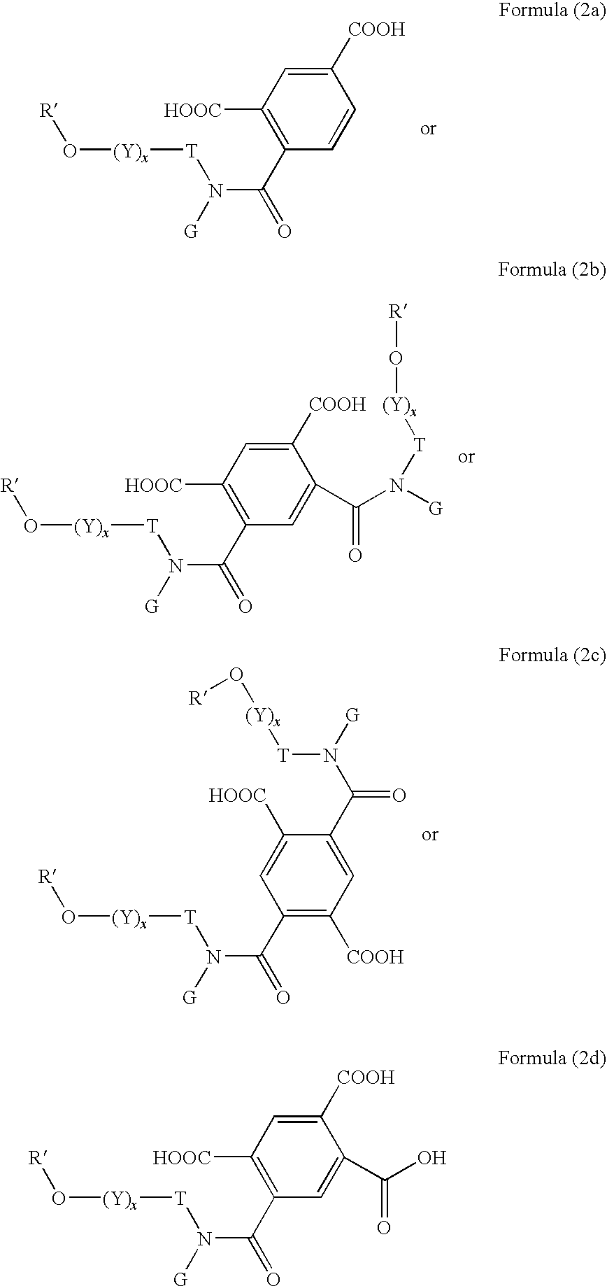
[COOH]C1=C(C(=O)N([T][(Y)x]O[R])[G])C=CC([COOH])=C1.[COOH]C1=C(C(=O)N([T][(Y)x]O[R])[G])C=C(C(N([T][(Y)x]O[R])[G])=O)C([COOH])=C1.C1=C([COOH])C(C(N([G])[T][(Y)x]O[R])=O)=CC([COOH])=C1C(=O)N([T][(Y)x]O[R])[G].[COOH]C1=C(C(=O)N([T][(Y)x]O[R])[G])C=C(C(O)=O)C([COOH])=C1
